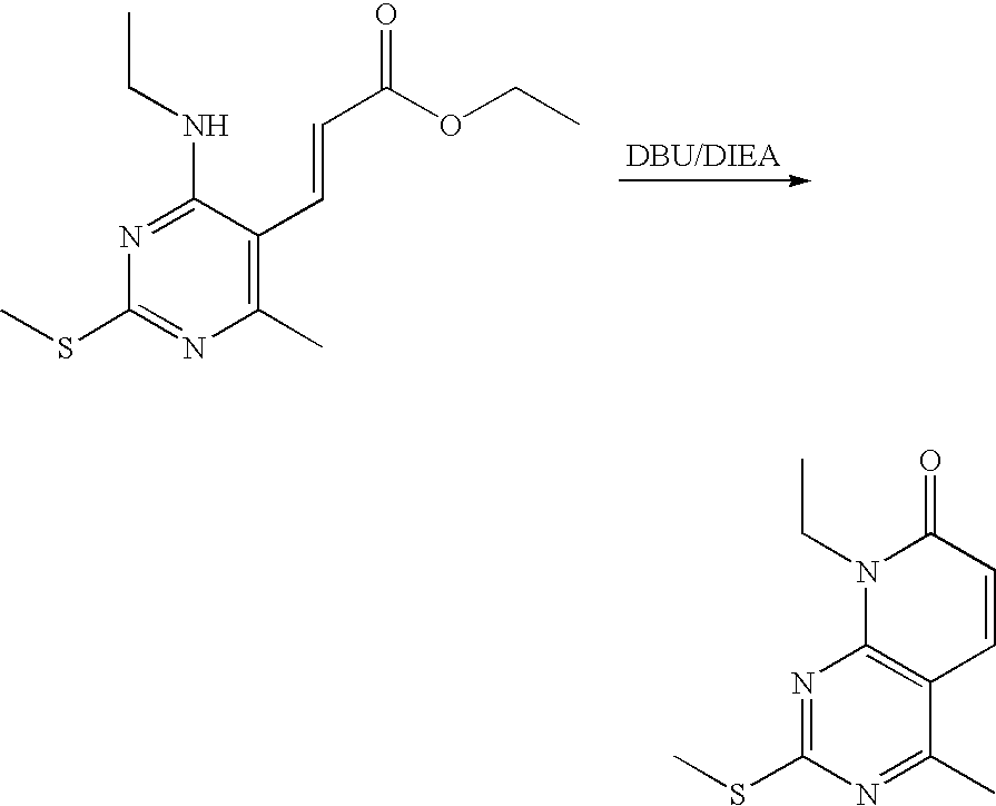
N1=C(NCC)C(C=CC(OCC)=O)=C(C)N=C1SC.N1=C(SC)N=C(C)C2=C1N(CC)C(=O)C=C2
